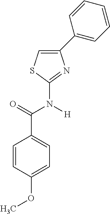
C1=CC(OC)=CC=C1C(=O)N([H])C1=NC(C2=CC=CC=C2)=CS1
